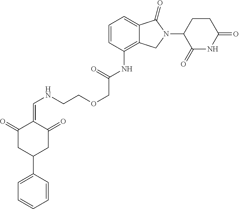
C12=C(NC(COCCNC=C3C(=O)CC(C4=CC=CC=C4)CC3=O)=O)C=CC=C1C(=O)N(C1C(=O)NC(=O)CC1)C2
